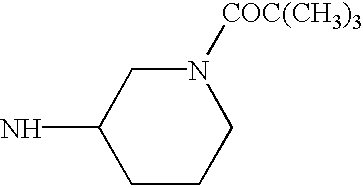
C1CCN([COC(CH3)3])CC1N
